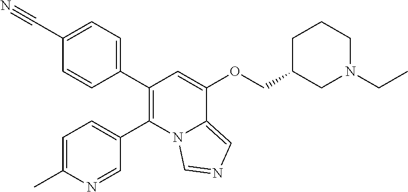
C1(C)=CC=C(C2=C(C3=CC=C(C#N)C=C3)C=C(OCC3CCCN(CC)C3)C3=CN=CN23)C=N1
